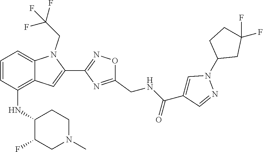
C1=CC(NC2C(F)CN(C)CC2)=C2C(=C1)N(CC(F)(F)F)C(C1=NOC(CNC(C3=CN(C4CC(F)(F)CC4)N=C3)=O)=N1)=C2
